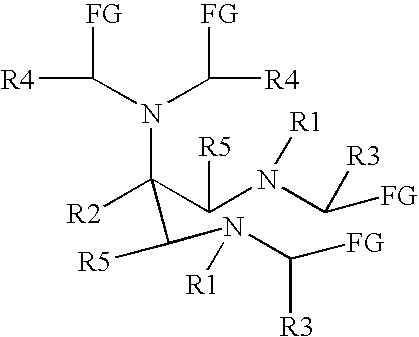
[R4]C([FG])N(C([FG])[R4])C(C(N(C([FG])[R3])[R1])[R5])([R2])C([R5])N(C([FG])[R3])[R1]
